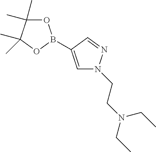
C1=C(B2OC(C)(C)C(C)(C)O2)C=NN1CCN(CC)CC
